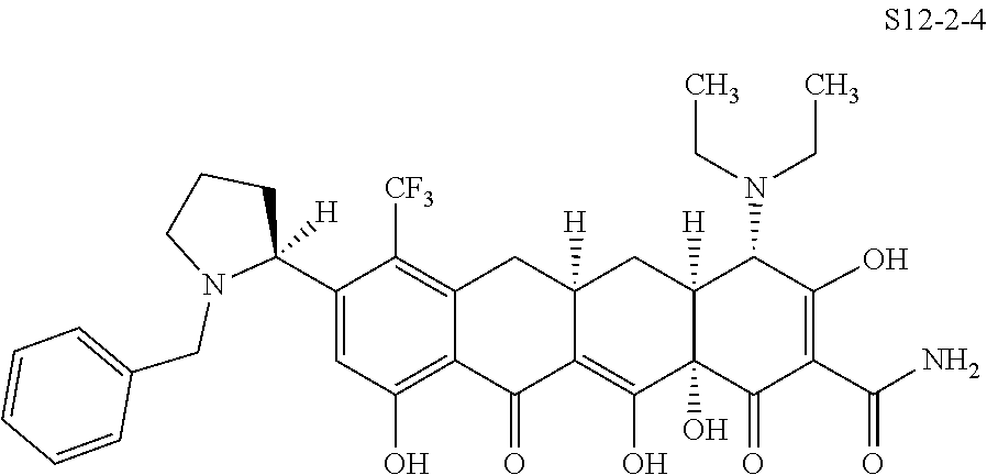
C1=C(C2([H])CCCN2CC2=CC=CC=C2)C([CF3])=C2CC3([H])CC4([H])C(N(CC)CC)C(O)=C(C(=O)N)C(=O)C4(O)C(O)=C3C(=O)C2=C1O
